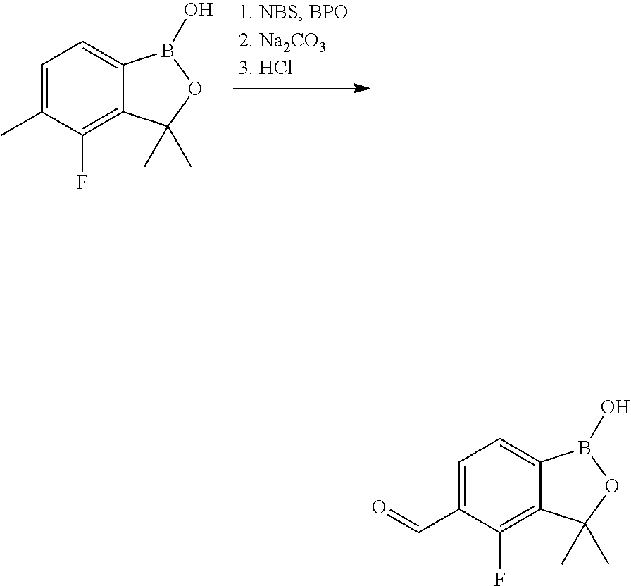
C1=C(C)C(F)=C2C(=C1)B(O)OC2(C)C.C1=C(C=O)C(F)=C2C(=C1)B(O)OC2(C)C
